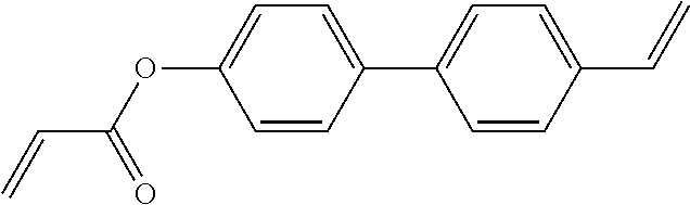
C(=C)C(OC1=CC=C(C2=CC=C(C=C)C=C2)C=C1)=O
